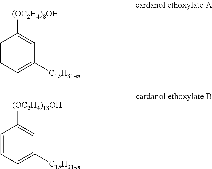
C1=CC=C([C15H31-m])C=C1[(OC2H4)13OH].C1=CC=C([C15H31-m])C=C1[(OC2H4)8OH]
